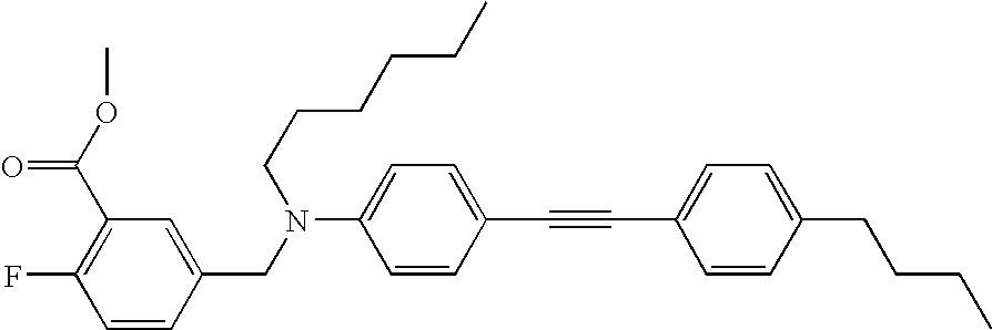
C1(C(OC)=O)=C(F)C=CC(CN(C2=CC=C(C#CC3=CC=C(CCCC)C=C3)C=C2)CCCCCC)=C1
